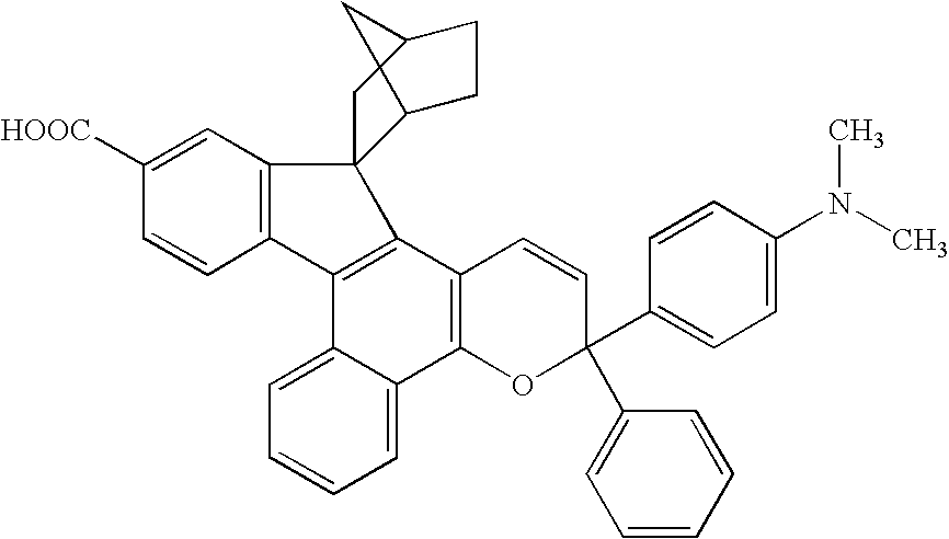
C1([HOOC])=CC2=C(C=C1)C1=C(C3=C(C4=CC=CC=C14)OC(C1=CC=C(N(C)C)C=C1)(C1=CC=CC=C1)C=C3)C21C2CCC(C1)C2
